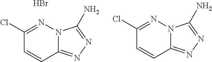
C1=CC2=NN=C(N)N2N=C1Cl.Br.C1=CC2=NN=C(N)N2N=C1Cl
